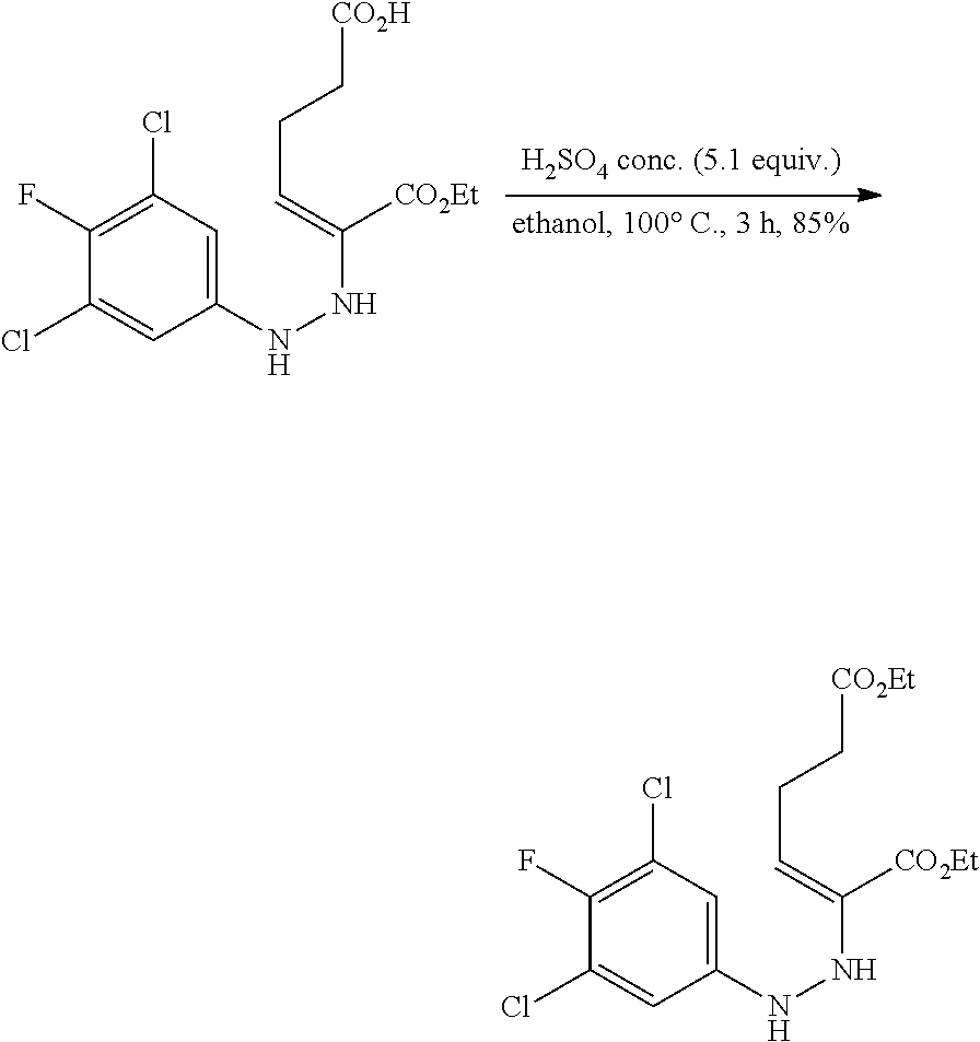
C1(F)=C(Cl)C=C(NNC([CO2Et])=CCC[CO2H])C=C1Cl.C1(F)=C(Cl)C=C(NNC([CO2Et])=CCC[CO2Et])C=C1Cl
